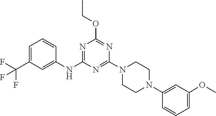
C1=C(C(F)(F)F)C=C(NC2=NC(OCC)=NC(N3CCN(C4=CC(OC)=CC=C4)CC3)=N2)C=C1
